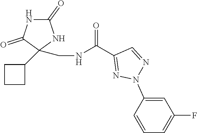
N1C(=O)NC(C2CCC2)(CNC(C2=NN(C3=CC(F)=CC=C3)N=C2)=O)C1=O
